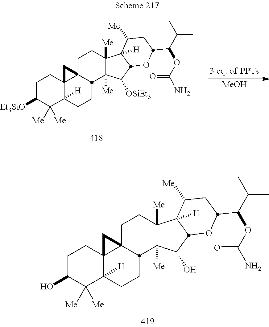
C1C(O)C([Me])([Me])C2([H])C3(C1)C1(CCC4([Me])C([Me])(C(O)C5C4([H])C([Me])CC(C(C(C)C)OC(N)=O)O5)C1CC2)C3.C1C([Et3SiO])C([Me])([Me])C2([H])C3(C1)C1(CCC4([Me])C([Me])(C([OSiEt3])C5C4([H])C([Me])CC(C(C(C)C)OC(N)=O)O5)C1CC2)C3.[MeOH]
